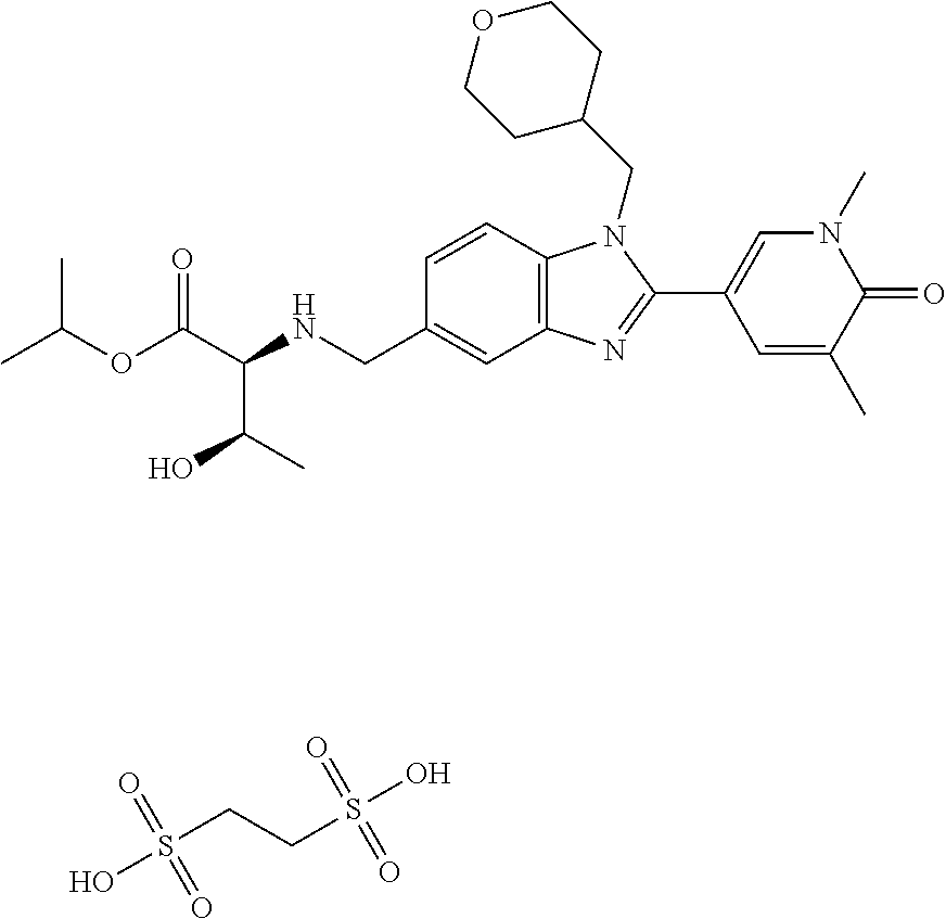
C1=CC2=C(C=C1CNC(C(C)O)C(=O)OC(C)C)N=C(C1=CN(C)C(=O)C(C)=C1)N2CC1CCOCC1.OS(CCS(O)(=O)=O)(=O)=O
